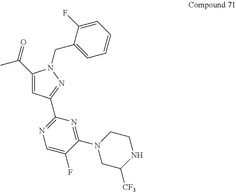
C(C1=CC(C2=NC=C(F)C(N3CC([CF3])NCC3)=N2)=NN1CC1=CC=CC=C1F)(=O)C
